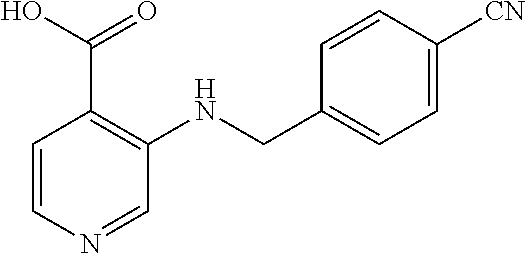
C1=CN=CC(NCC2=CC=C([CN])C=C2)=C1C(O)=O
